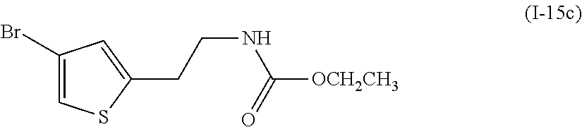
C1(Br)=CSC(CCNC([OCH2CH3])=O)=C1
